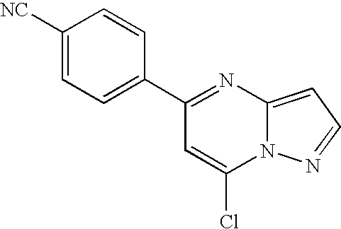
C1(C2=NC3=CC=NN3C(Cl)=C2)=CC=C([NC])C=C1
